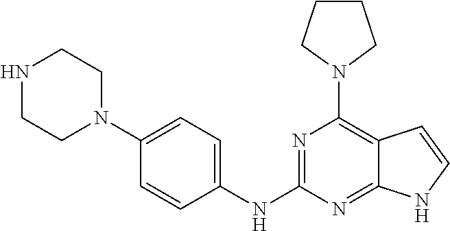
C1(NC2=NC(N3CCCC3)=C3C(=N2)NC=C3)=CC=C(N2CCNCC2)C=C1
